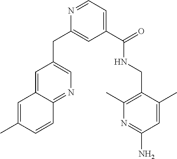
N1=CC=C(C(=O)NCC2=C(C)N=C(N)C=C2C)C=C1CC1=CN=C2C(=C1)C=C(C)C=C2
